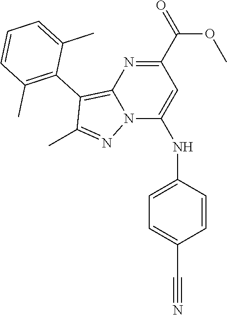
N12C(NC3=CC=C(C#N)C=C3)=CC(C(=O)OC)=NC1=C(C1=C(C)C=CC=C1C)C(C)=N2
